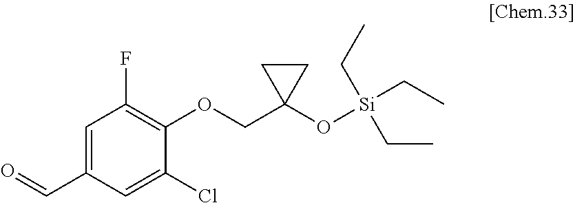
C1=C(C=O)C=C(Cl)C(OCC2(O[Si](CC)(CC)CC)CC2)=C1F
